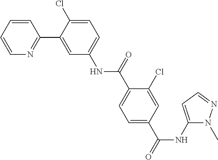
C1=CC=CN=C1C1=CC(NC(C2=CC=C(C(NC3=CC=NN3C)=O)C=C2Cl)=O)=CC=C1Cl
